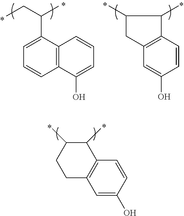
C1(C(CC)C)=CC=CC2=C1C=CC=C2O.C12=C(C=C(O)C=C1)CC(C)C2C.C1(C)CCC2=C(C1C)C=CC(O)=C2
